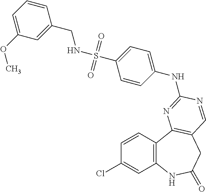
C1(Cl)=CC2=C(C=C1)C1=C(CC(=O)N2)C=NC(NC2=CC=C(S(NCC3=CC(OC)=CC=C3)(=O)=O)C=C2)=N1
